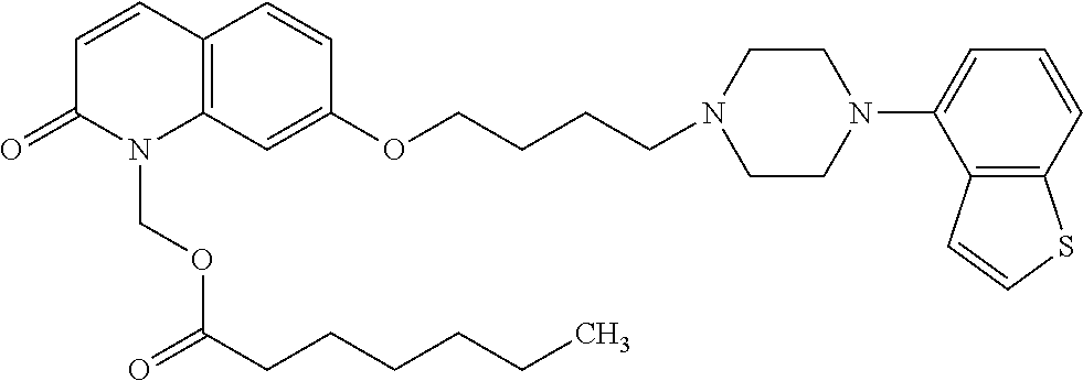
C12=C(C=C(OCCCCN3CCN(C4=CC=CC5=C4C=CS5)CC3)C=C1)N(COC(CCCCCC)=O)C(=O)C=C2
